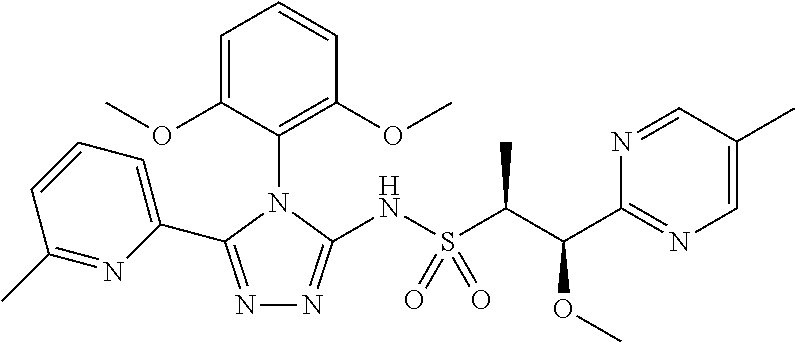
N1=C(C2=CC=CC(C)=N2)N(C2=C(OC)C=CC=C2OC)C(NS(=O)(=O)C(C(C2=NC=C(C)C=N2)OC)C)=N1
